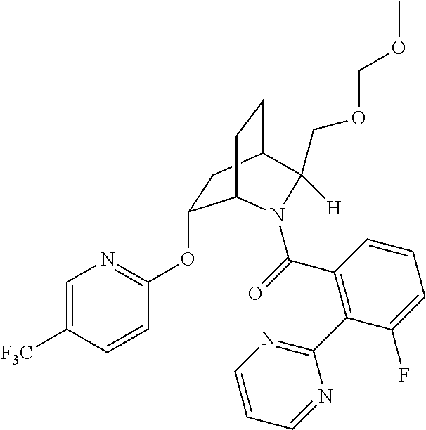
O(C1=NC=C([F3C])C=C1)C1CC2CCC1N(C(=O)C1=C(C3=NC=CC=N3)C(F)=CC=C1)C2([H])COCOC
